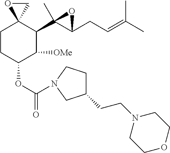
C1CC(OC(=O)N2CCC(CCN3CCOCC3)C2)C([OMe])C(C2(C)C(CC=C(C)C)O2)C12CO2
